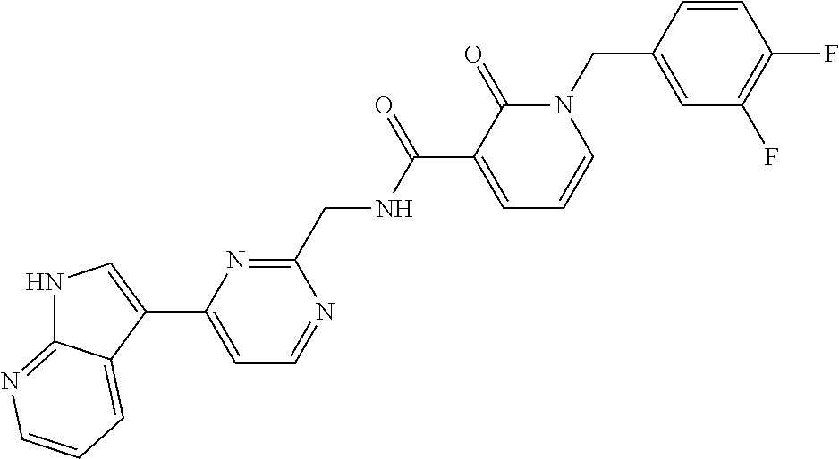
N1C2=NC=CC=C2C(C2=CC=NC(CNC(C3=CC=CN(CC4=CC(F)=C(F)C=C4)C3=O)=O)=N2)=C1
